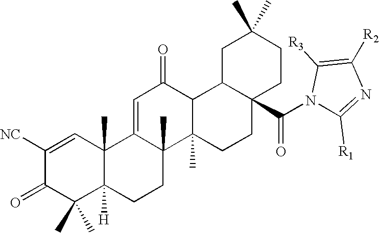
C1([NC])=CC2(C)C([H])(C(C)(C)C1=O)CCC1(C)C2=CC(=O)C2C1(C)CCC1(C(N3C([R1])=NC([R2])=C3[R3])=O)C2CC(C)(C)CC1
